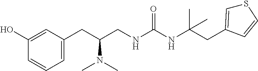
C1=C(CC(CNC(NC(CC2=CSC=C2)(C)C)=O)N(C)C)C=C(O)C=C1
